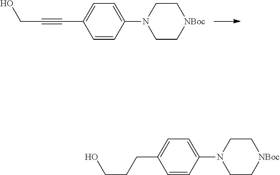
C1=CC(N2CC[NBoc]CC2)=CC=C1C#CCO.C1=CC(N2CC[NBoc]CC2)=CC=C1CCCO
